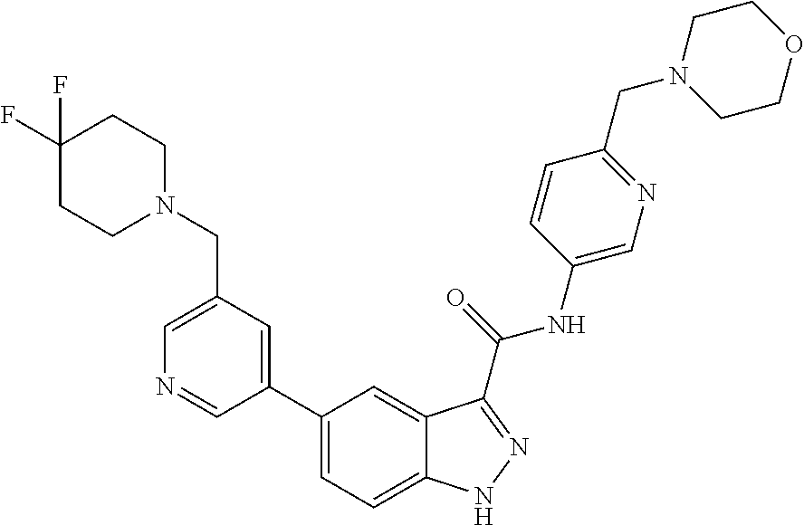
C1(CN2CCC(F)(F)CC2)=CN=CC(C2=CC=C3C(=C2)C(C(NC2=CN=C(CN4CCOCC4)C=C2)=O)=NN3)=C1
